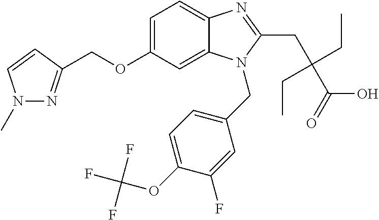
C1=C(OCC2=NN(C)C=C2)C=C2C(=C1)N=C(CC(C(O)=O)(CC)CC)N2CC1=CC=C(OC(F)(F)F)C(F)=C1
